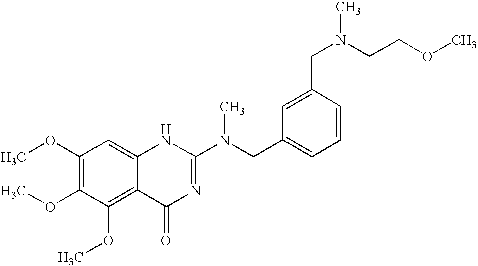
C1(OC)=C(OC)C(OC)=C2C(=C1)NC(N(CC1=CC=CC(CN(C)CCOC)=C1)C)=NC2=O
